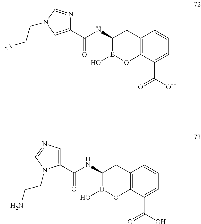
C12=C(C(C(O)=O)=CC=C1)OB(O)C(NC(C1=CN(CCN)C=N1)=O)C2.C12=C(C(C(O)=O)=CC=C1)OB(O)C(NC(C1=CN=CN1CCN)=O)C2
